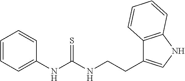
C1=C(NC(NCCC2=CNC3=C2C=CC=C3)=S)C=CC=C1
